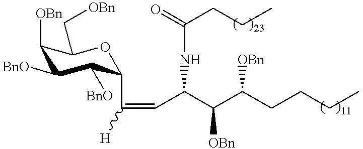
O1C(C(=CC(C(C(CCCC)[OBn])[OBn])NC(CCC)=O)[H])C([BnO])C([BnO])C([OBn])C1C[OBn]
